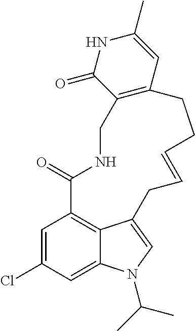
C1=C(Cl)C=C2C3=C1C(=O)NCC1=C(C=C(C)NC1=O)CCC=CCC3=CN2C(C)C
